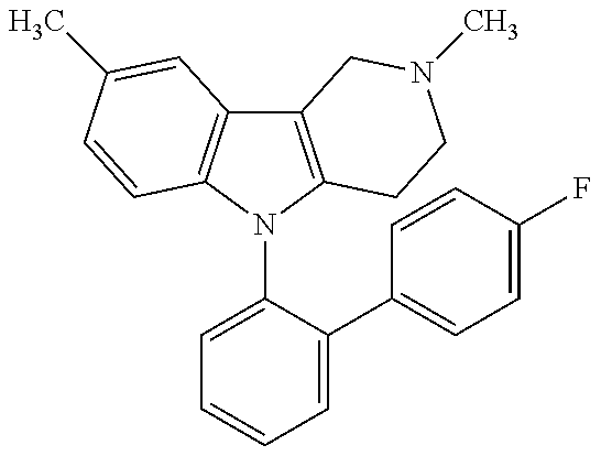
C12=C(N(C3=CC=CC=C3C3=CC=C(F)C=C3)C3=C1C=C(C)C=C3)CCN(C)C2
